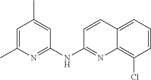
C1=C(C)N=C(NC2=NC3=C(Cl)C=CC=C3C=C2)C=C1C
